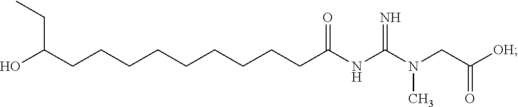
C(CCCCCCCCC(NC(N(CC([OH])=O)C)=N)=O)C(O)CC
